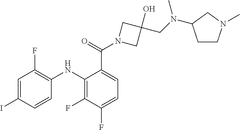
C1=C(I)C=CC(NC2=C(F)C(F)=CC=C2C(=O)N2CC(O)(CN(C)C3CCN(C)C3)C2)=C1F
